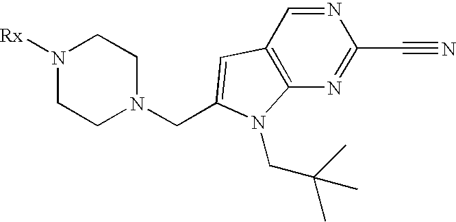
C12=C(C=NC(C#N)=N1)C=C(CN1CCN([Rx])CC1)N2CC(C)(C)C
